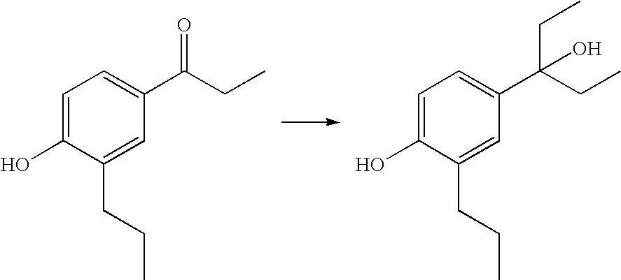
C1=C(O)C(CCC)=CC(C(CC)(CC)O)=C1.C1=C(O)C(CCC)=CC(C(CC)=O)=C1
